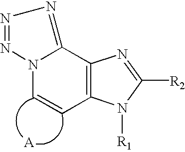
N12C=CC3=C(C1=NN=N2)N=C([R2])N3[R1].[A]
